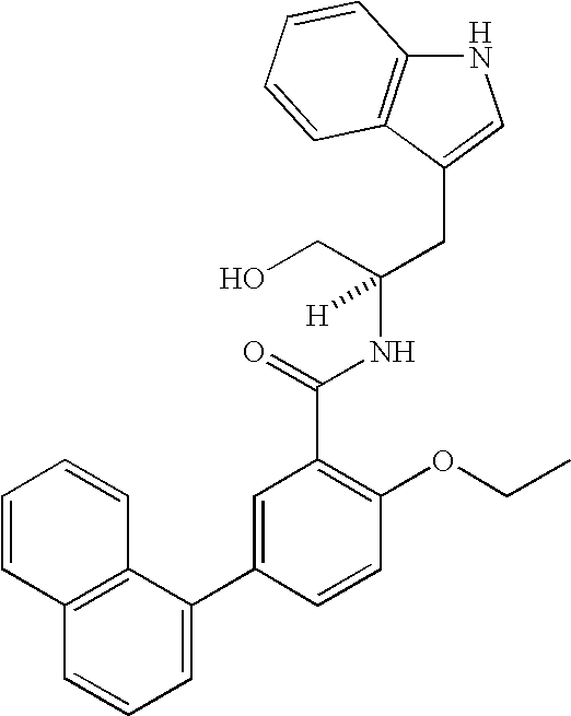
N1C2=C(C(CC(NC(C3=C(OCC)C=CC(C4=CC=CC5=C4C=CC=C5)=C3)=O)(CO)[H])=C1)C=CC=C2
